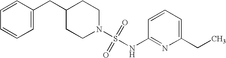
C1(CC2=CC=CC=C2)CCN(S(=O)(=O)NC2=NC(CC)=CC=C2)CC1
